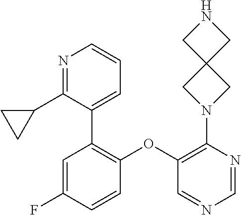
C1=C(F)C=CC(OC2=C(N3CC4(C3)CNC4)N=CN=C2)=C1C1=CC=CN=C1C1CC1
